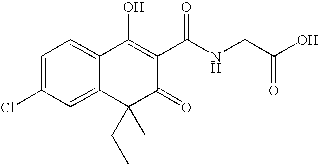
C12=CC(Cl)=CC=C1C(O)=C(C(NCC(O)=O)=O)C(=O)C2(C)CC
